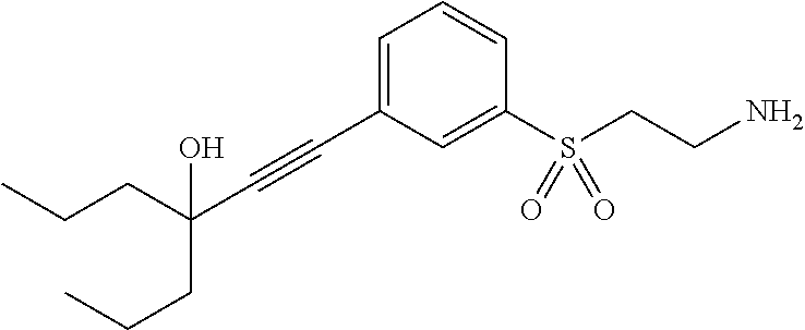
C(#CC1=CC=CC(S(CCN)(=O)=O)=C1)C(CCC)(CCC)O
